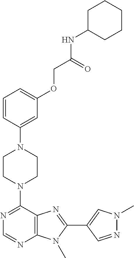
C1CN(C2=NC=NC3=C2N=C(C2=CN(C)N=C2)N3C)CCN1C1=CC(OCC(=O)NC2CCCCC2)=CC=C1
